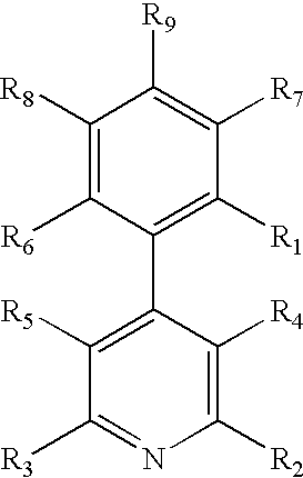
C1([R8])=C([R6])C(C2=C([R5])C([R3])=NC([R2])=C2[R4])=C([R1])C([R7])=C1[R9]
